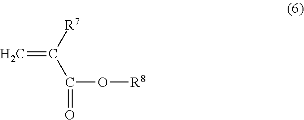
C=C([R7])C(O[R8])=O
